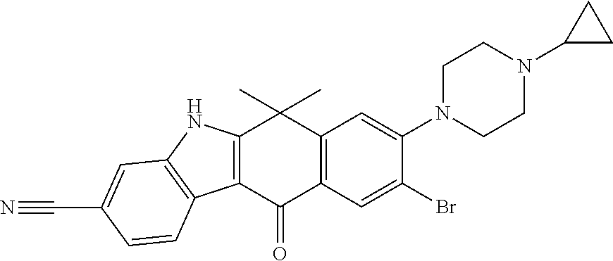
C12=C(C(=O)C3=C(C1(C)C)C=C(N1CCN(C4CC4)CC1)C(Br)=C3)C1=C(N2)C=C(C#N)C=C1
